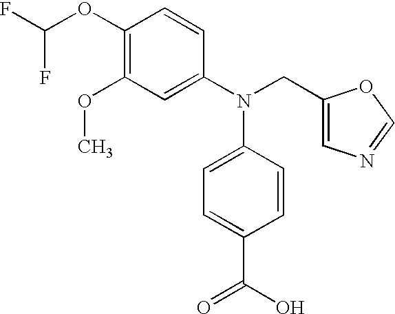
C1(OC(F)F)=C(OC)C=C(N(CC2=CN=CO2)C2=CC=C(C(O)=O)C=C2)C=C1
